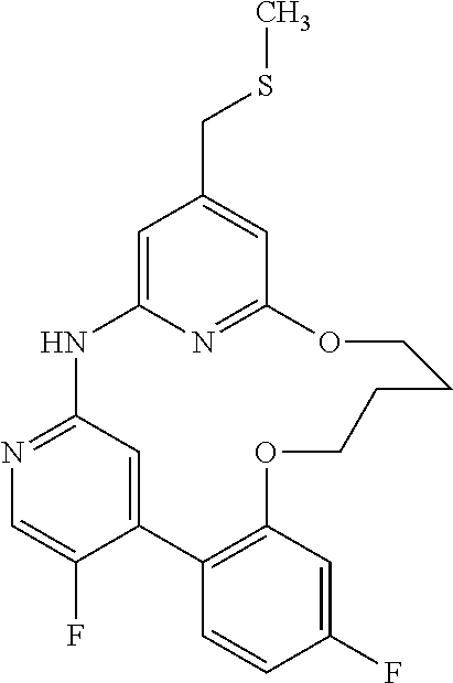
C12=CC(=NC=C1F)NC1=CC(CSC)=CC(=N1)OCCCCOC1=C2C=CC(F)=C1
